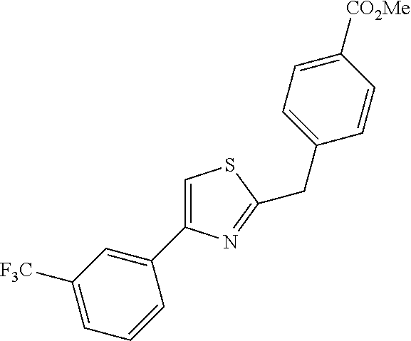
C1=C(C2=CC([F3C])=CC=C2)N=C(CC2=CC=C([CO2Me])C=C2)S1
